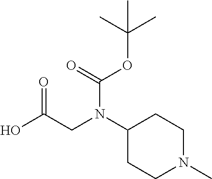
OC(CN(C1CCN(C)CC1)C(=O)OC(C)(C)C)=O
